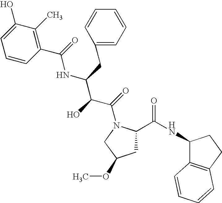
C1C(C(NC2C3=C(CC2)C=CC=C3)=O)N(C(=O)C(C(NC(=O)C2=C(C)C(O)=CC=C2)CC2=CC=CC=C2)O)CC1OC
